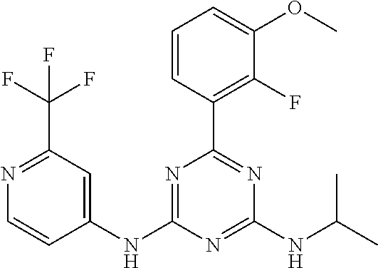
C1(NC2=NC(C3=C(F)C(OC)=CC=C3)=NC(NC(C)C)=N2)=CC(C(F)(F)F)=NC=C1
